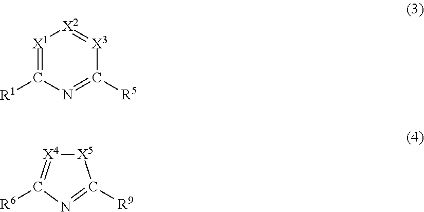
[X1]1=C([R1])N=C([R5])[X3]=[X2]1.[X5]1[X4]=C([R6])N=C1[R9]
